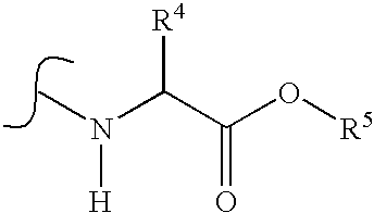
N(C)(C(C(O[R5])=O)[R4])[H]
